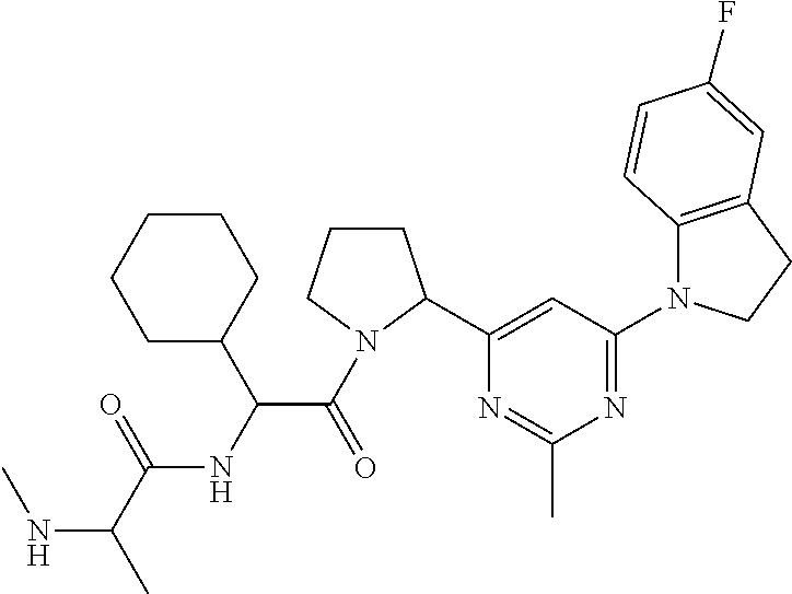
N(C(C)C(=O)NC(C(=O)N1CCCC1C1=CC(N2C3=C(CC2)C=C(F)C=C3)=NC(C)=N1)C1CCCCC1)C
